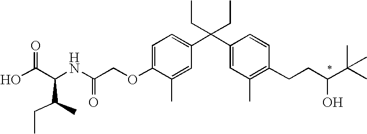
OC(C(NC(COC1=CC=C(C(C2=CC(C)=C(CCC(C(C)(C)C)O)C=C2)(CC)CC)C=C1C)=O)C(C)CC)=O
